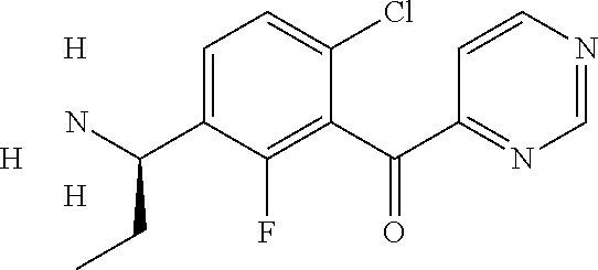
C1(C(C2=NC=NC=C2)=O)=C(F)C(C(N)CC)=CC=C1Cl.[H].[H].[H]
